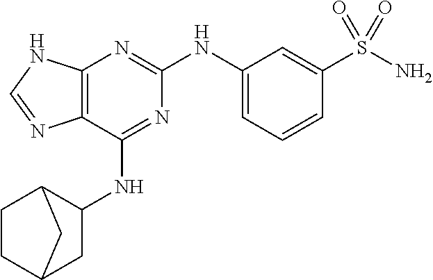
C12=C(C(NC3C4CCC(C3)C4)=NC(NC3=CC=CC(S(N)(=O)=O)=C3)=N1)N=CN2
